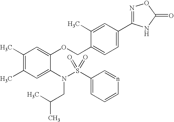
C1(C)=C(C)C=C(N(CC(C)C)S(C2=CC=Cn=C2)(=O)=O)C(OCC2=CC=C(C3=NOC(=O)N3)C=C2C)=C1
